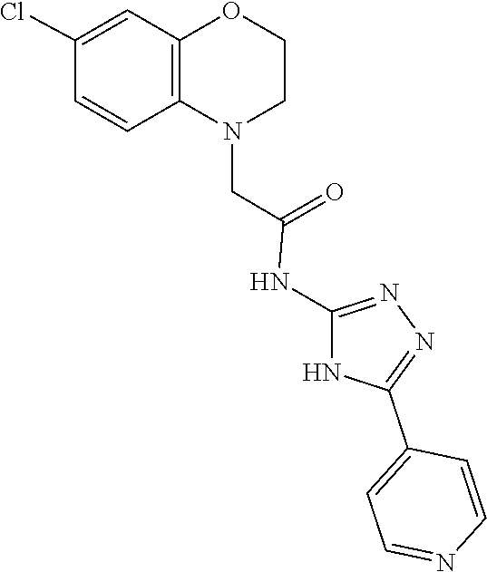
N1=C(NC(=O)CN2C3=C(C=C(Cl)C=C3)OCC2)NC(C2=CC=NC=C2)=N1
